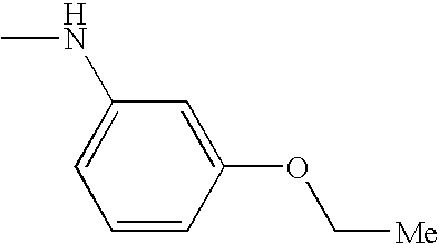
C1=CC(OC[Me])=CC(NC)=C1
